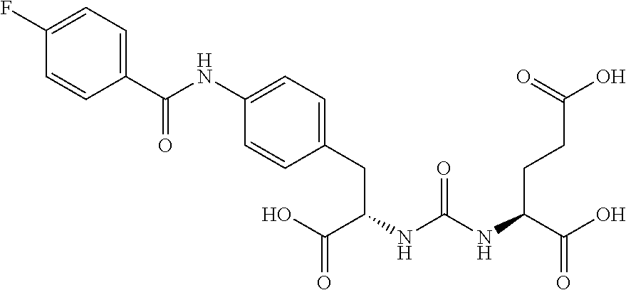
C(C(C(O)=O)NC(NC(CCC(=O)O)C(=O)O)=O)C1=CC=C(NC(=O)C2=CC=C(F)C=C2)C=C1
